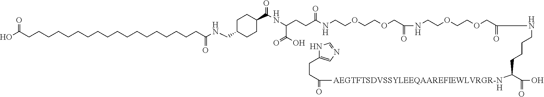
N1C(CCC(=O)[AEGTFTSDVSSYLEEQAAREFIEWLVRGR-N]C(C(=O)O)CCCCNC(=O)COCCOCCNC(=O)COCCOCCNC(CCC(NC(=O)C2CCC(CNC(CCCCCCCCCCCCCCCCCCC(O)=O)=O)CC2)C(=O)O)=O)=CN=C1.[H]
